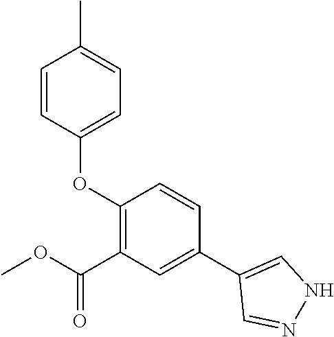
O(C1=C(C(OC)=O)C=C(C2=CNN=C2)C=C1)C1=CC=C(C)C=C1
